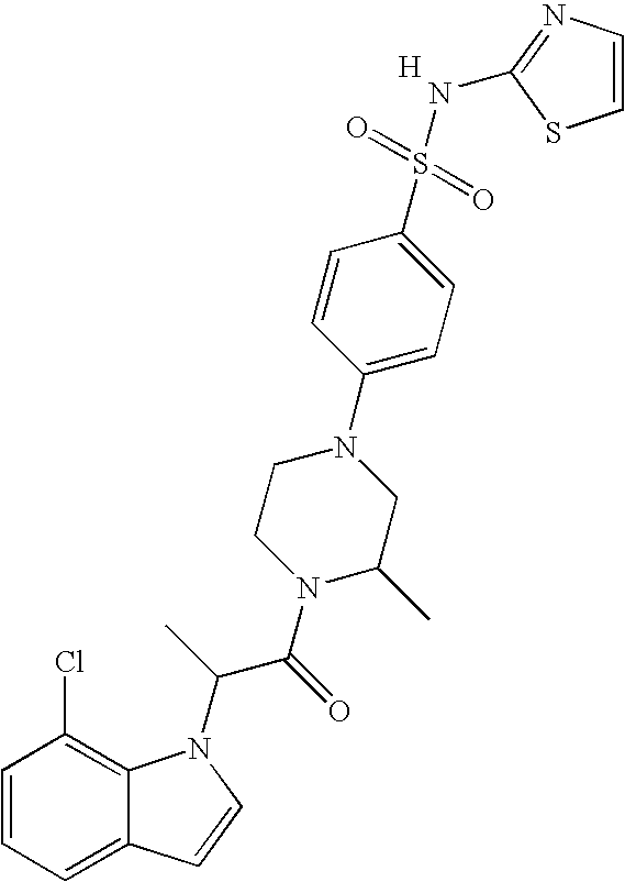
C1=CC=C2C(=C1Cl)N(C(C(N1C(C)CN(C3=CC=C(S(=O)(=O)NC4=NC=CS4)C=C3)CC1)=O)C)C=C2.[H]
